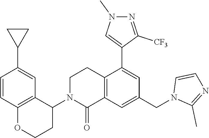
C12=C(C=C(CN3C(C)=NC=C3)C=C1C1=CN(C)N=C1[CF3])C(=O)N(C1C3=C(OCC1)C=CC(C1CC1)=C3)CC2
